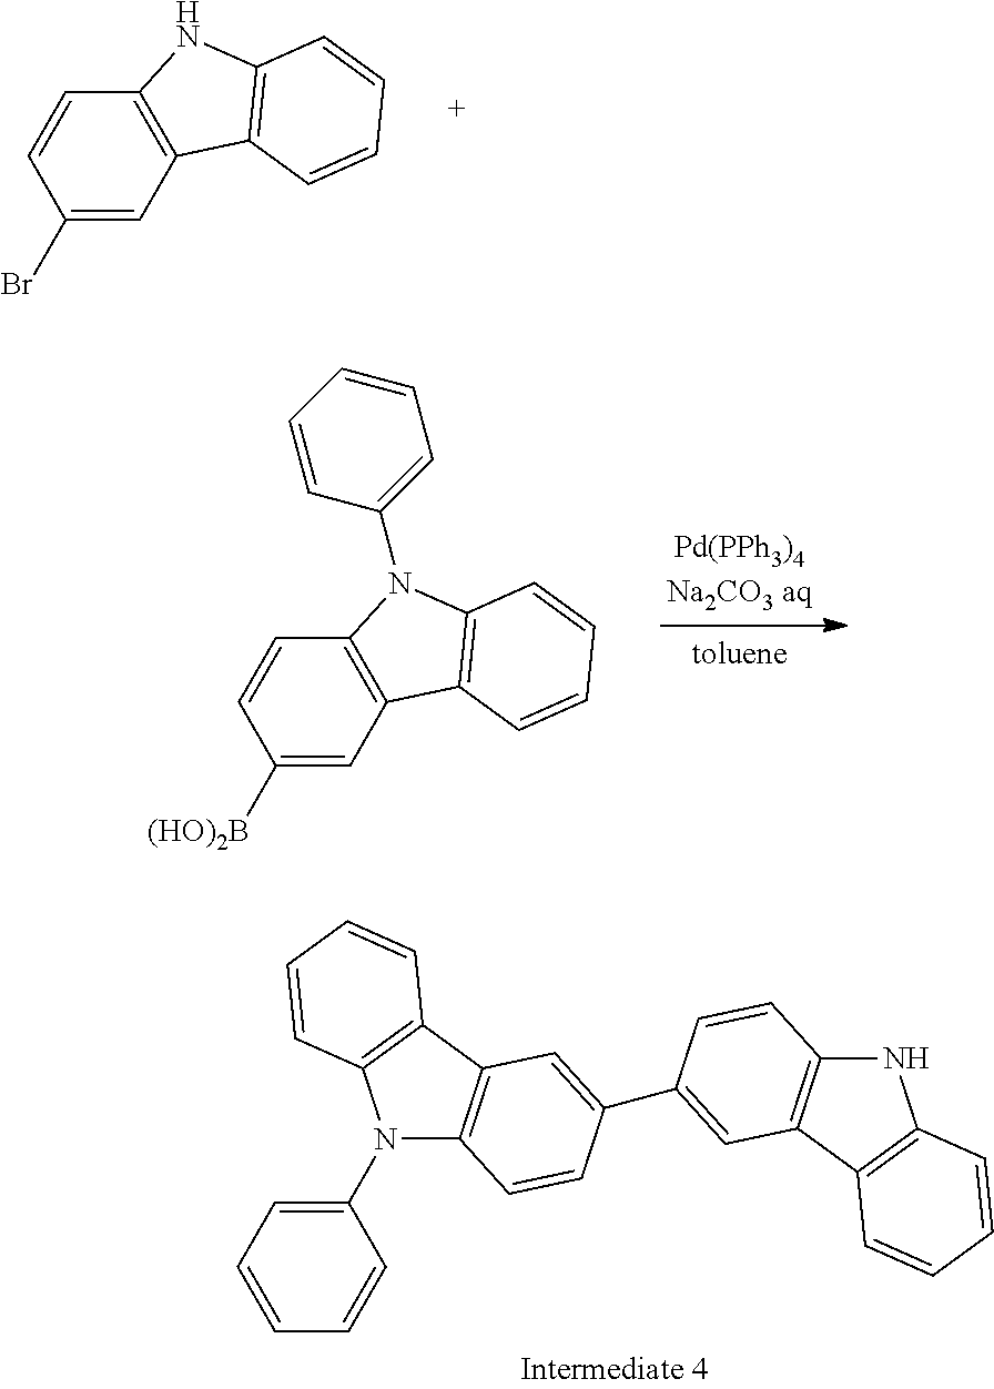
N1(C2=CC=CC=C2)C2=C(C3=C1C=CC=C3)C=C(C1=CC3=C(NC4=C3C=CC=C4)C=C1)C=C2.C1(Br)=CC2=C(C=C1)NC1=C2C=CC=C1.C1([(HO)2B])=CC2=C(C=C1)N(C1=CC=CC=C1)C1=C2C=CC=C1
